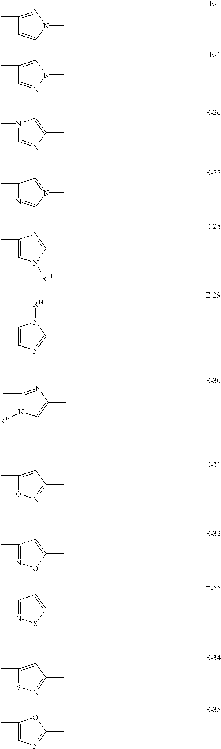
C1=CN(C)N=C1C.C1=NN(C)C=C1C.C1=NC(C)=CN1C.N1=CN(C)=CC1C.C1=C(C)N=C(C)N1[R14].C1=C(C)N([R14])C(C)=N1.N1([R14])C(C)=NC(C)=C1.O1C(C)=CC(C)=N1.N1=C(C)C=C(C)O1.N1=C(C)C=C(C)S1.S1C(C)=CC(C)=N1.C1=C(C)OC(C)=N1
